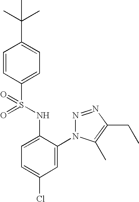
C1=CC(S(=O)(NC2=CC=C(Cl)C=C2N2N=NC(CC)=C2C)=O)=CC=C1C(C)(C)C
